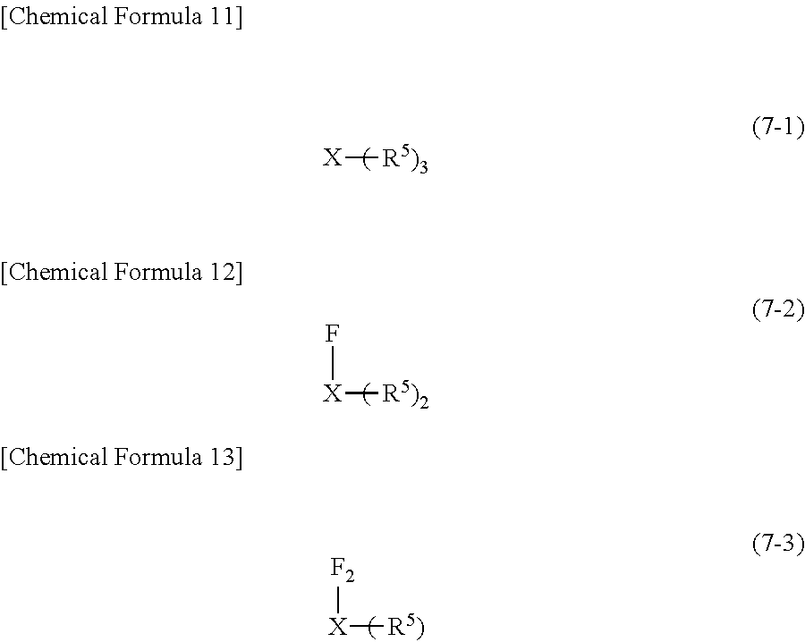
[X][R5)3].[X]([R5)2])F.[X]([R5)])[F2]
